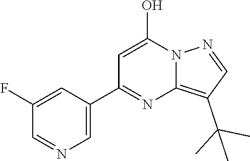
N12C(=C(C(C)(C)C)C=N1)N=C(C1=CN=CC(F)=C1)C=C2O
